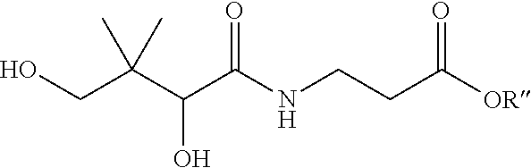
C(C(C(C(NCCC([OR])=O)=O)O)(C)C)O
